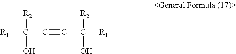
C([R1])(C#CC([R1])([R2])O)([R2])O
